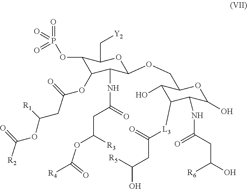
C1(OP(=O)(=O)=O)C(OC(CC(OC([R2])=O)[R1])=O)C(NC(CC(OC([R4])=O)[R3])=O)C(OCC2C(O)C([L3]C(CC(O)[R5])=O)C(NC(CC(O)[R6])=O)C(O)O2)OC1C[Y2]
